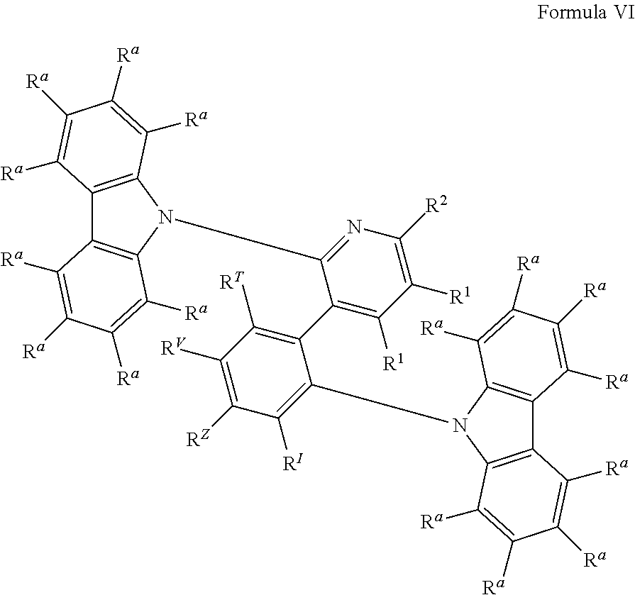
C12=C(N(C3=NC([R2])=C([R1])C([R1])=C3C3=C([RT])C([RV])=C([RZ])C([RI])=C3N3C4=C(C5=C3C([Ra])=C([Ra])C([Ra])=C5[Ra])C([Ra])=C([Ra])C([Ra])=C4[Ra])C3=C1C([Ra])=C([Ra])C([Ra])=C3[Ra])C([Ra])=C([Ra])C([Ra])=C2[Ra]
